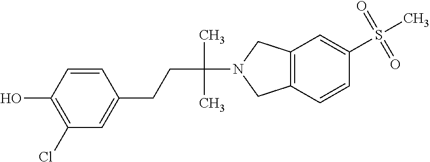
C1=CC(O)=C(Cl)C=C1CCC(N1CC2=C(C1)C=C(S(C)(=O)=O)C=C2)(C)C
